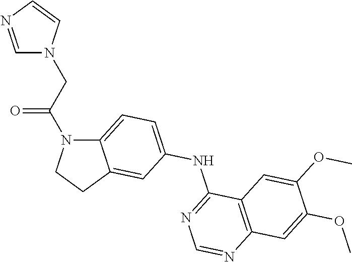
C12=CC=C(NC3=NC=NC4=C3C=C(OC)C(OC)=C4)C=C1CCN2C(CN1C=NC=C1)=O
